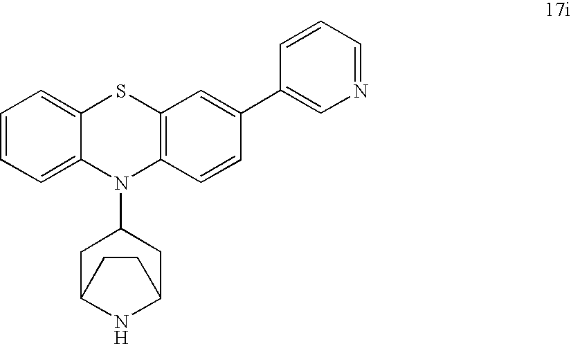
C1=CC=C2C(=C1)SC1=C(N2C2CC3NC(C2)CC3)C=CC(C2=CN=CC=C2)=C1
